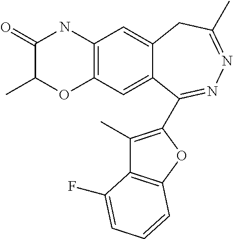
C12=C(C=C3C(=C1)CC(C)=NN=C3C1=C(C)C3=C(O1)C=CC=C3F)OC(C)C(=O)N2
